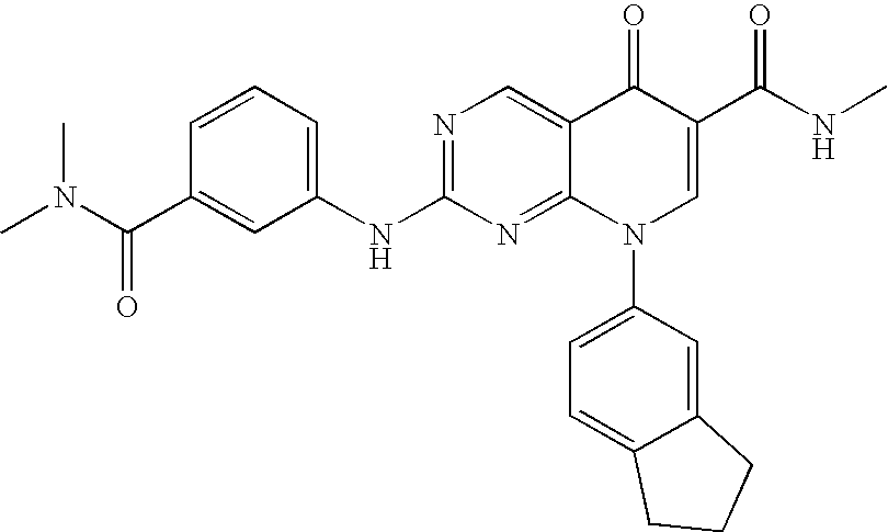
C1=CC=C(NC2=NC=C3C(=N2)N(C2=CC=C4C(=C2)CCC4)C=C(C(NC)=O)C3=O)C=C1C(N(C)C)=O
